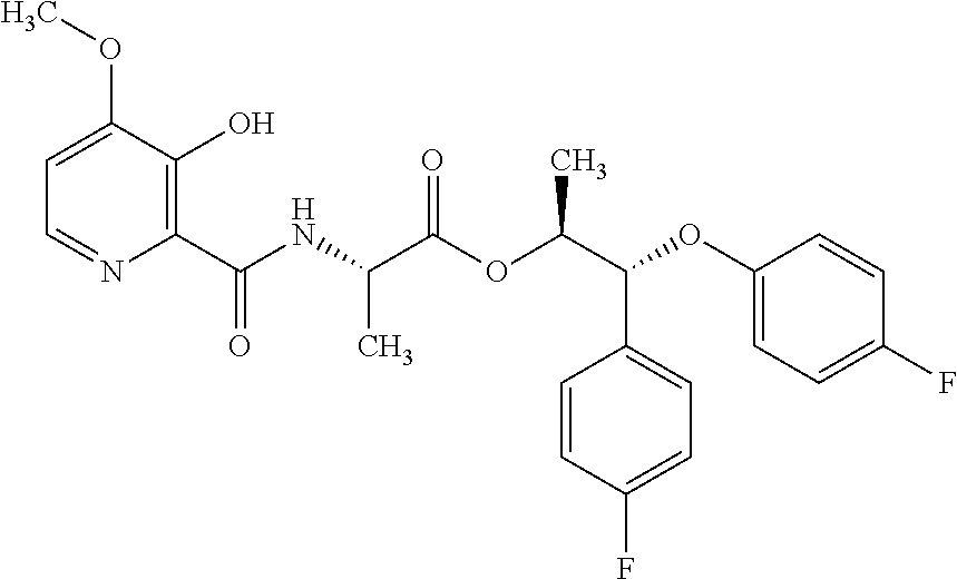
C1=C(OC)C(O)=C(C(NC(C(OC(C(OC2=CC=C(F)C=C2)C2=CC=C(F)C=C2)C)=O)C)=O)N=C1
